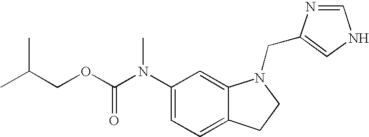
C1(N(C(OCC(C)C)=O)C)=CC=C2C(=C1)N(CC1=CNC=N1)CC2
